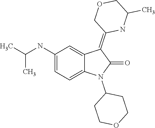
C1COCCC1N1C(=O)C(=C2COCC(C)N2)C2=CC(NC(C)C)=CC=C12
